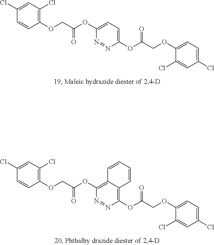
C1(Cl)=CC(Cl)=C(OCC(OC2=CC=C(OC(COC3=CC=C(Cl)C=C3Cl)=O)N=N2)=O)C=C1.C1(Cl)=CC(Cl)=C(OCC(OC2=C3C(=C(OC(COC4=CC=C(Cl)C=C4Cl)=O)N=N2)C=CC=C3)=O)C=C1
